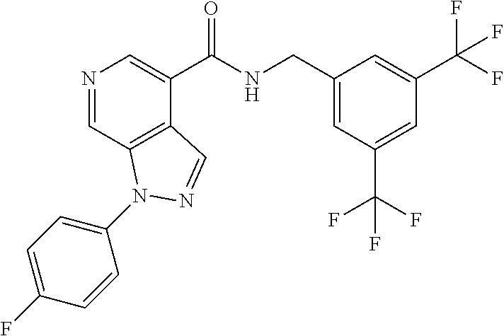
N1=CC2=C(C(C(NCC3=CC(C(F)(F)F)=CC(C(F)(F)F)=C3)=O)=C1)C=NN2C1=CC=C(F)C=C1
